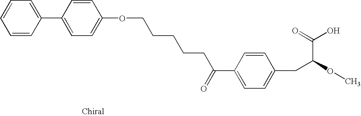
C1=CC(C2=CC=C(OCCCCCC(C3=CC=C(CC(OC)C(=O)O)C=C3)=O)C=C2)=CC=C1
